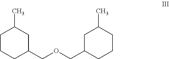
C1CCC(COCC2CCCC(C)C2)CC1C
